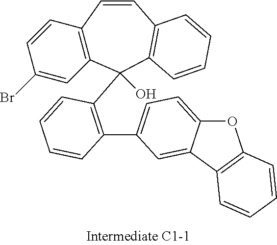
C1=CC2=C(C=C1Br)C(C1=C(C3=CC=C4OC5=C(C4=C3)C=CC=C5)C=CC=C1)(O)C1=C(C=C2)C=CC=C1
